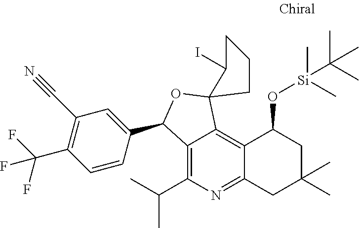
C12=C(C(C)C)N=C3C(=C1C1(OC2C2=CC(C#N)=C(C(F)(F)F)C=C2)C(I)CCC1)C(O[Si](C)(C(C)(C)C)C)CC(C)(C)C3
